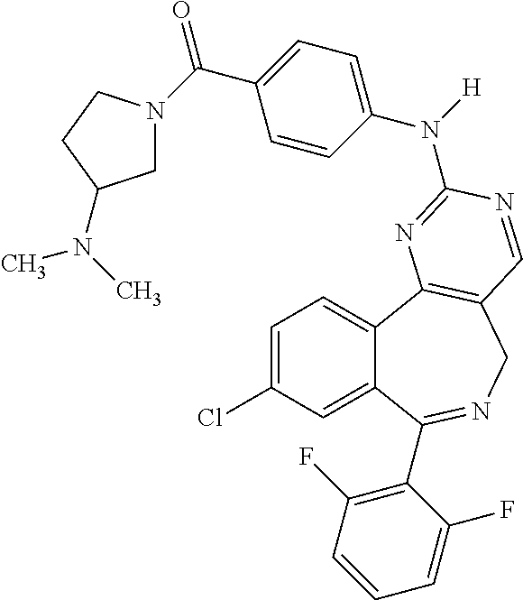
C1=C(Cl)C=C2C(=C1)C1=C(CN=C2C2=C(F)C=CC=C2F)C=NC(N(C2=CC=C(C(=O)N3CC(N(C)C)CC3)C=C2)[H])=N1
